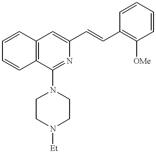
C1=CC2=C(C=C1)C(N1CCN([Et])CC1)=NC(C=CC1=C([OMe])C=CC=C1)=C2
